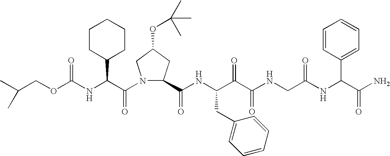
C(NC(C(N1C(C(NC(C(C(NCC(NC(C(N)=O)C2=CC=CC=C2)=O)=O)=O)CC2=CC=CC=C2)=O)CC(OC(C)(C)C)C1)=O)C1CCCCC1)(=O)OCC(C)C
